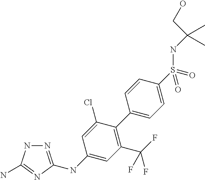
C1(C2=C(C(F)(F)F)C=C(NC3=NNC(N)=N3)C=C2Cl)=CC=C(S(=O)(=O)NC(CO)(C)C)C=C1
